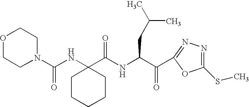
O1CCN(C(NC2(C(NC(CC(C)C)C(=O)C3=NN=C(SC)O3)=O)CCCCC2)=O)CC1
